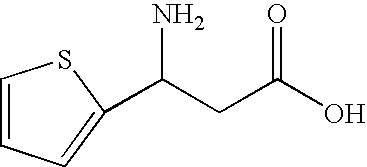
C1=CC=C(C(CC(O)=O)N)S1
